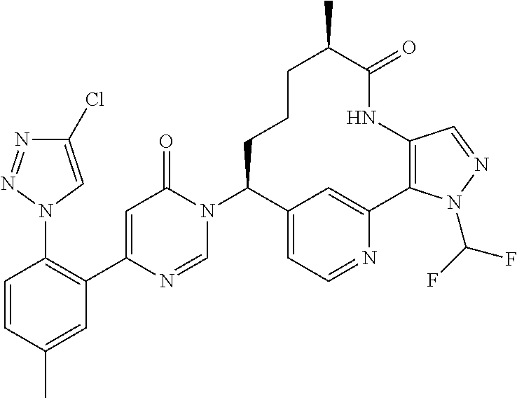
N1=NN(C2=C(C3=CC(=O)N(C4C5=CC=NC(=C5)C5=C(NC(=O)C(C)CCC4)C=NN5C(F)F)C=N3)C=C(C)C=C2)C=C1Cl
